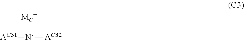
[AC31][N-][AC32]
